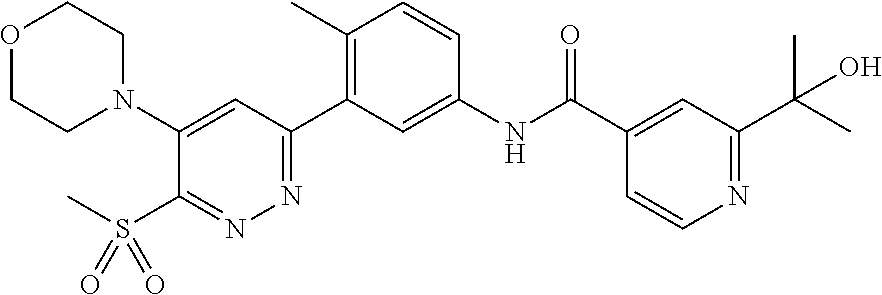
O1CCN(C2=CC(C3=C(C)C=CC(NC(C4=CC(C(C)(C)O)=NC=C4)=O)=C3)=NN=C2S(C)(=O)=O)CC1
